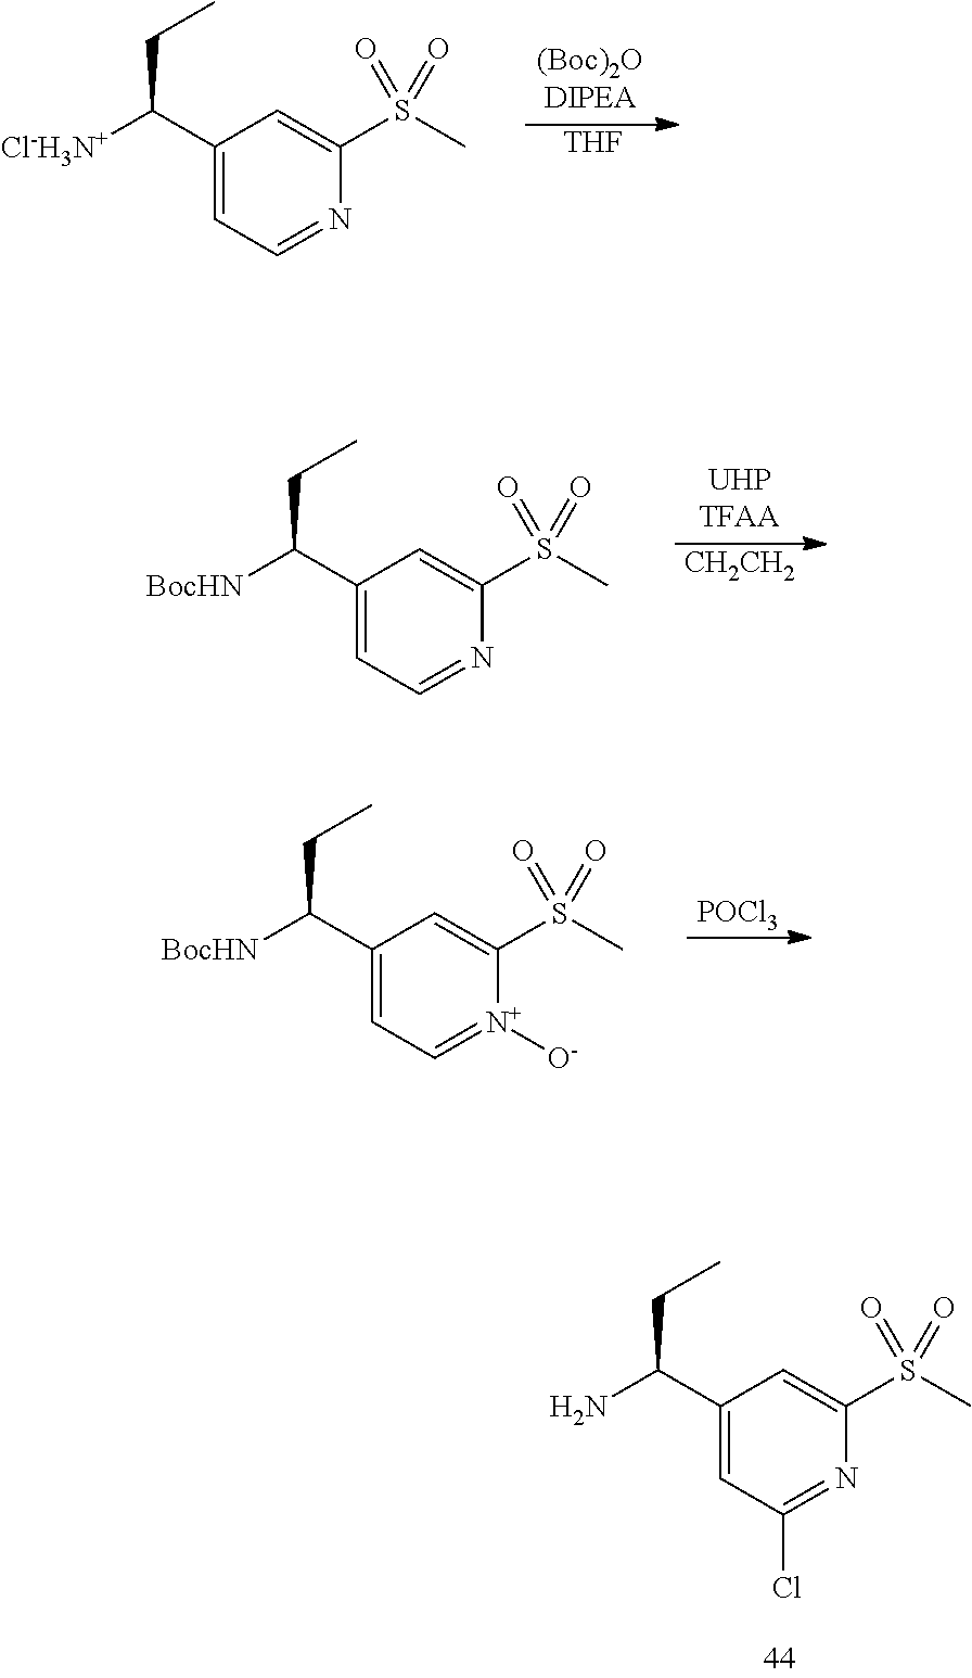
C1(C([Cl-H3N+])CC)=CC=NC(S(C)(=O)=O)=C1.[THF].C1(C([BocHN])CC)=CC=NC(S(C)(=O)=O)=C1.[CH2CH2].C1(C([BocHN])CC)=CC=[N+]([O-])C(S(C)(=O)=O)=C1.[POCl3].C1(C(N)CC)=CC(Cl)=NC(S(C)(=O)=O)=C1
